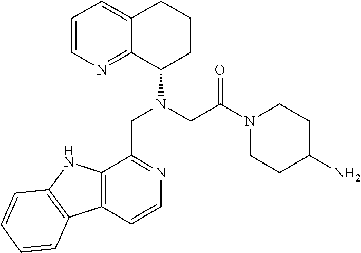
C1=CN=C2C(=C1)CCCC2N(CC(N1CCC(N)CC1)=O)CC1=NC=CC2=C1NC1=C2C=CC=C1
